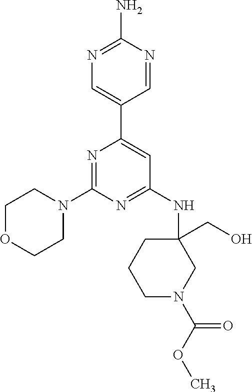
C1=NC(N)=NC=C1C1=CC(NC2(CO)CCCN(C(OC)=O)C2)=NC(N2CCOCC2)=N1
